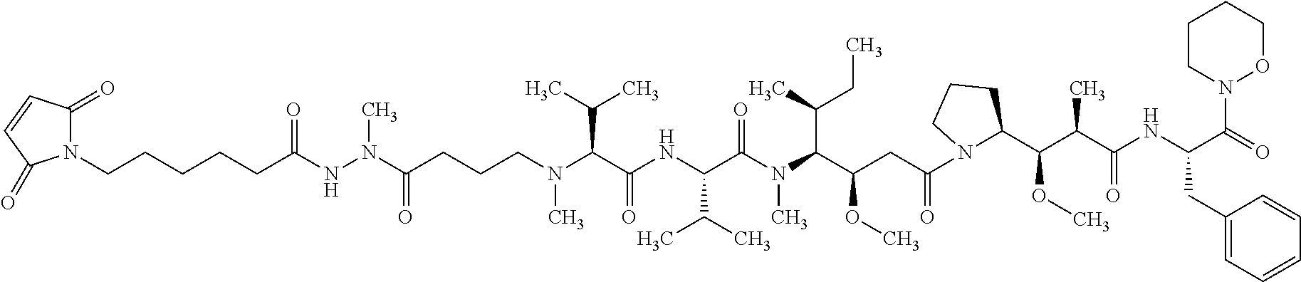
C(CN(C(C(NC(C(N(C(C(CC(=O)N1CCCC1C(OC)C(C(=O)NC(CC1=CC=CC=C1)C(=O)N1CCCCO1)C)OC)C(C)CC)C)=O)C(C)C)=O)C(C)C)C)CC(=O)N(NC(CCCCCN1C(=O)C=CC1=O)=O)C
